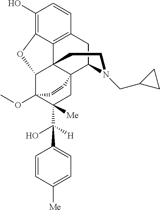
C1(O)=C2C3=C(C=C1)CC1C45C3(C(C(OC)(C(C(O)([H])C3=CC=C([Me])C=C3)([Me])C4)C=C5)O2)CCN1CC1CC1
